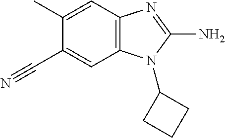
C1(C)=CC2=C(C=C1C#N)N(C1CCC1)C(N)=N2
